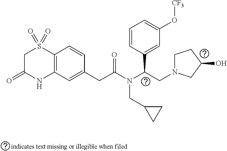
C12=C(C=C(CC(N(C(CN3CCC(O)C3)C3=CC(O[CF3])=CC=C3)CC3CC3)=O)C=C1)NC(=O)CS2(=O)=O
